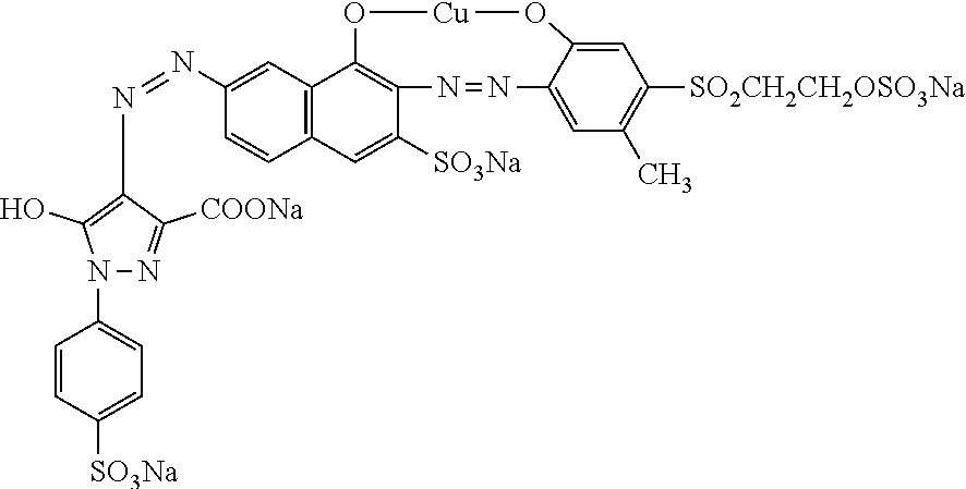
C1(N=NC2=C(O)N(C3=CC=C([SO3Na])C=C3)N=C2[COONa])=CC2=C(C=C1)C=C([SO3Na])C1=C2O[Cu]OC2=CC([SO2CH2CH2OSO3Na])=C(C)C=C2N=N1
